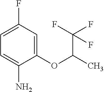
C1=C(F)C=C(OC(C)C(F)(F)F)C(N)=C1
